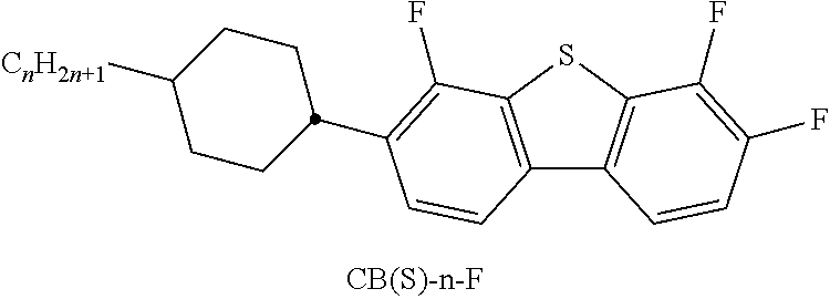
C12=C(SC3=C1C=CC(F)=C3F)C(F)=C(C1CCC([CnH2n+1])CC1)C=C2
